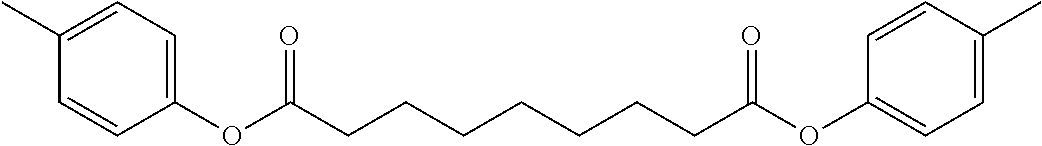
C(CCCCCCC(=O)OC1=CC=C(C)C=C1)C(=O)OC1=CC=C(C)C=C1
